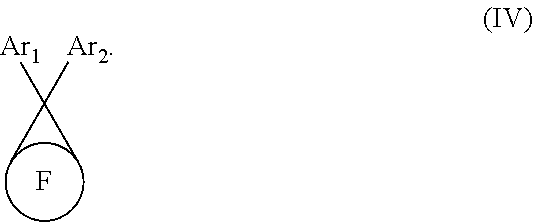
F.CC([Ar2])(C)[Ar1]
